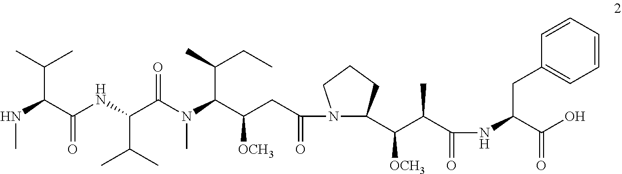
N(C(C(NC(C(N(C(C(CC(=O)N1C(C(C(C)C(=O)NC(C(O)=O)CC2=CC=CC=C2)[OCH3])CCC1)[OCH3])C(C)CC)C)=O)C(C)C)=O)C(C)C)C
